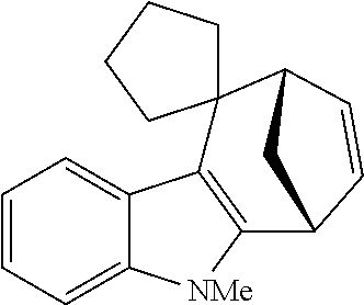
C1=CC=C2C(=C1)C1=C([NMe]2)C2C=CC(C13CCCC3)C2
